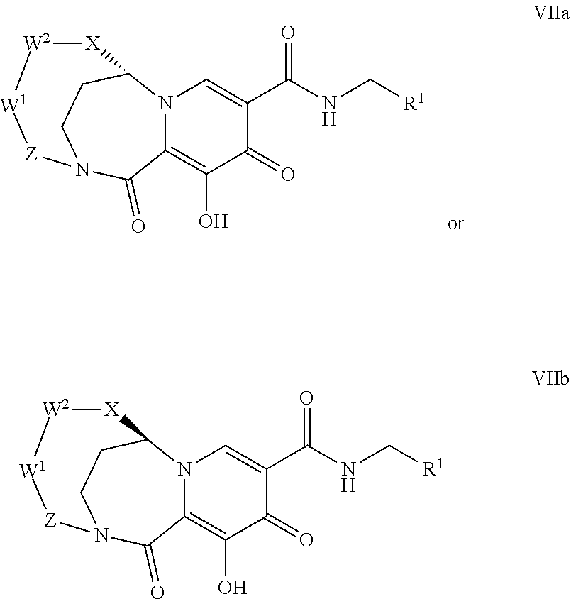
[R1]CNC(C1=CN2C(=C(O)C1=O)C(=O)N1[Z][W1][W2][X]C2CC1)=O.[R1]CNC(C1=CN2C(=C(O)C1=O)C(=O)N1[Z][W1][W2][X]C2CC1)=O
